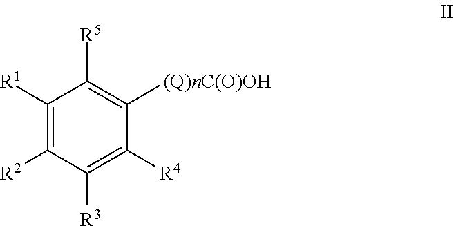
C1([R1])=C([R2])C([R3])=C([R4])C([(Q)nC(O)OH])=C1[R5]
